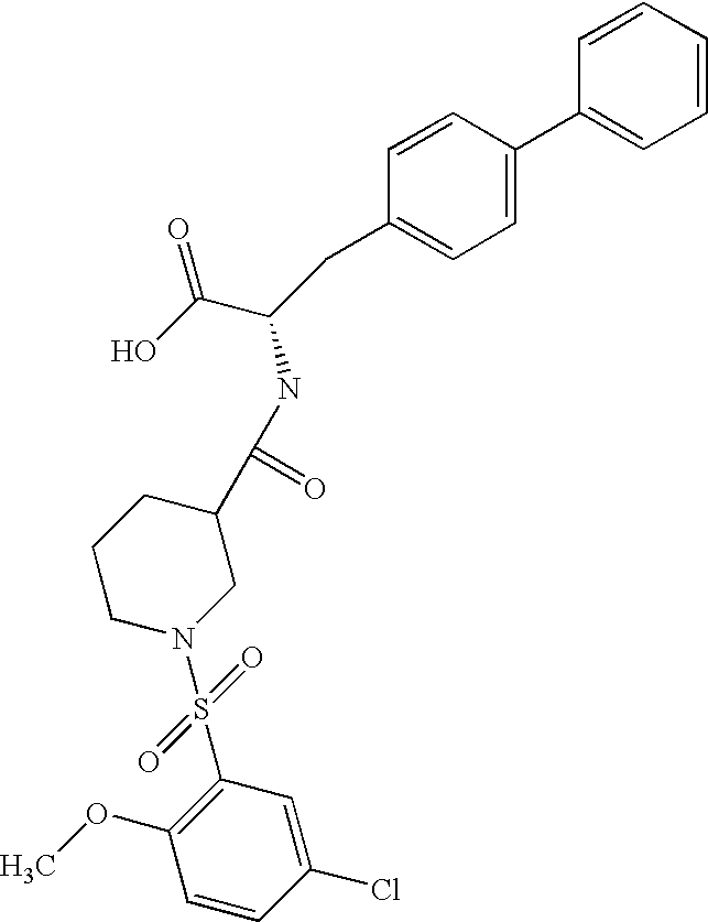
C1=CC=CC=C1C1=CC=C(CC(C(O)=O)NC(C2CCCN(S(=O)(=O)C3=C(OC)C=CC(Cl)=C3)C2)=O)C=C1
